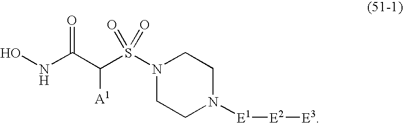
ONC(C(S(N1CCN([E1][E2][E3])CC1)(=O)=O)[A1])=O
